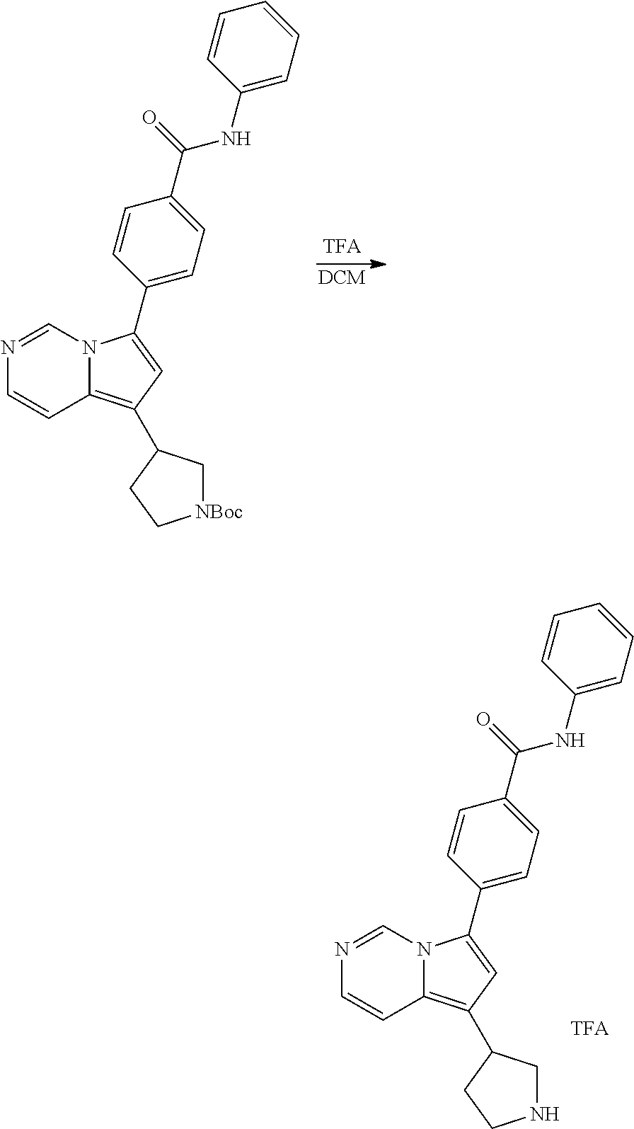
[DCM].N12C(=C(C3C[NBoc]CC3)C=C1C1=CC=C(C(=O)NC3=CC=CC=C3)C=C1)C=CN=C2.N12C(=C(C3CNCC3)C=C1C1=CC=C(C(=O)NC3=CC=CC=C3)C=C1)C=CN=C2.[TFA]
